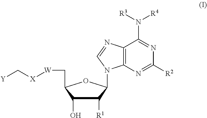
C1(O)C([R1])C(N2C3=C(N=C2)C(N([R3])[R4])=NC([R2])=N3)OC1C[W][X]C[Y]
